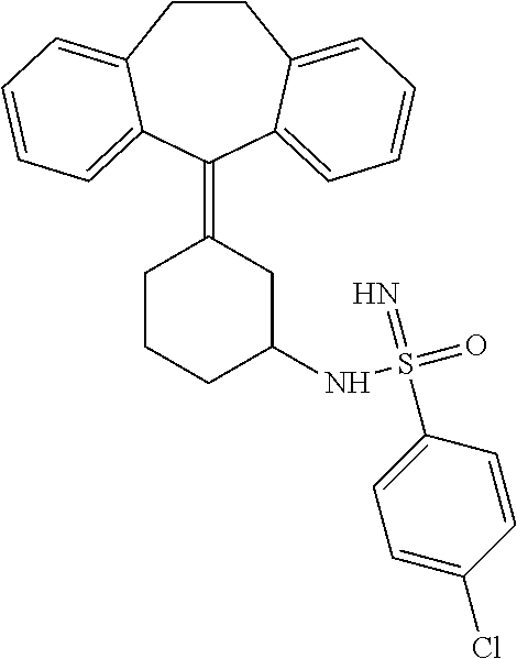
C1CC2=CC=CC=C2C(=C2CC(NS(=O)(=N)C3=CC=C(Cl)C=C3)CCC2)C2=CC=CC=C12
